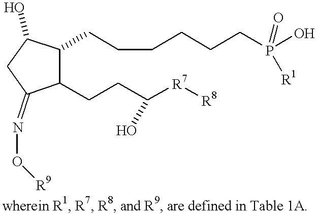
C1(CCC([R7][R8])O)C(CCCCCCP(O)(=O)[R1])C(O)CC1=NO[R9]
